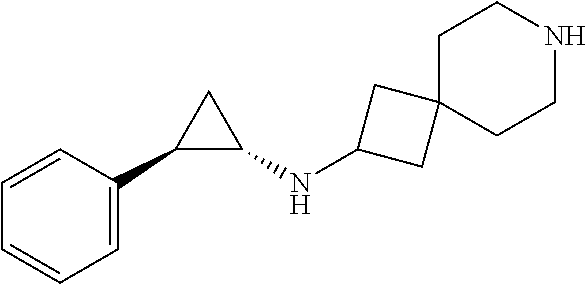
C1=CC(C2C(NC3CC4(C3)CCNCC4)C2)=CC=C1
